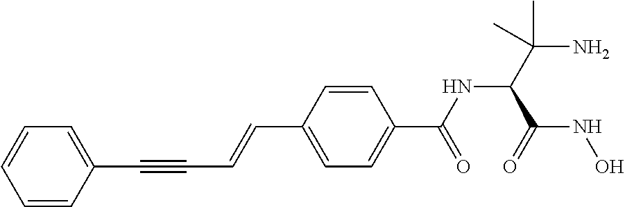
C(C1=CC=C(C(NC(C(N)(C)C)C(NO)=O)=O)C=C1)=CC#CC1=CC=CC=C1
